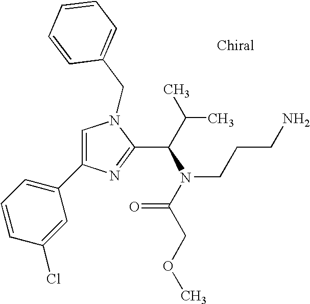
C1=C(C2=CC=CC(Cl)=C2)N=C(C(C(C)C)N(C(COC)=O)CCCN)N1CC1=CC=CC=C1
